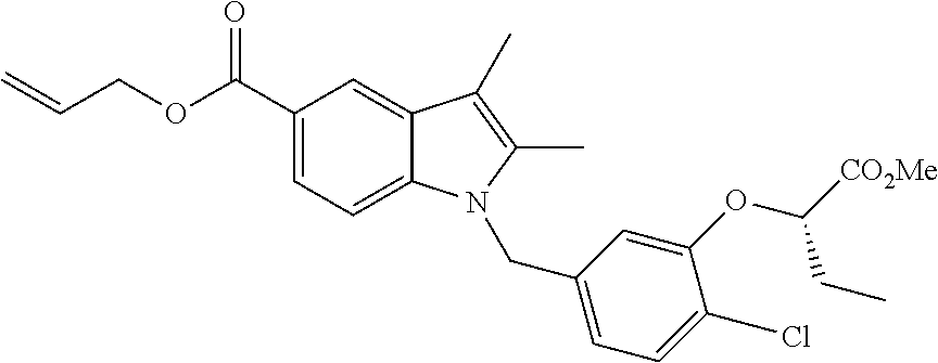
O(C(C1=CC=C2C(=C1)C(C)=C(C)N2CC1=CC=C(Cl)C(OC([CO2Me])CC)=C1)=O)CC=C
